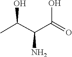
C(C(N)C(O)=O)(C)O
